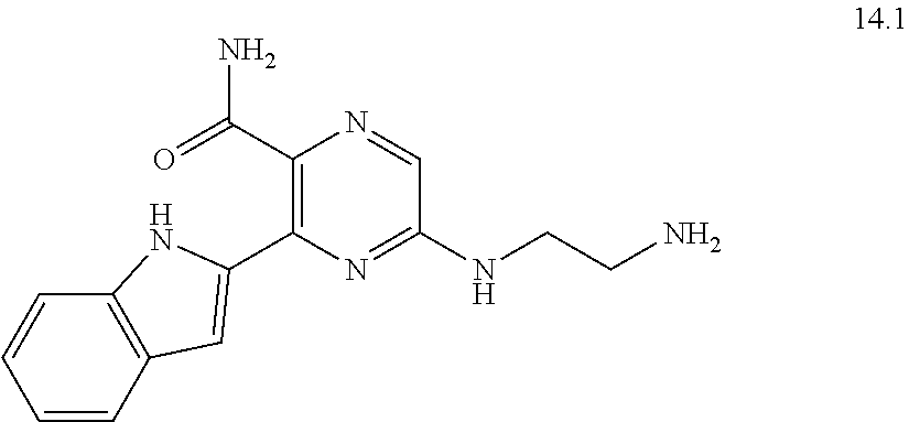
C1=CC2=C(C=C1)NC(C1=C(C(=O)N)N=CC(NCCN)=N1)=C2
